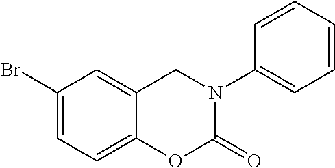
C1(Br)=CC=C2C(=C1)CN(C1=CC=CC=C1)C(=O)O2
